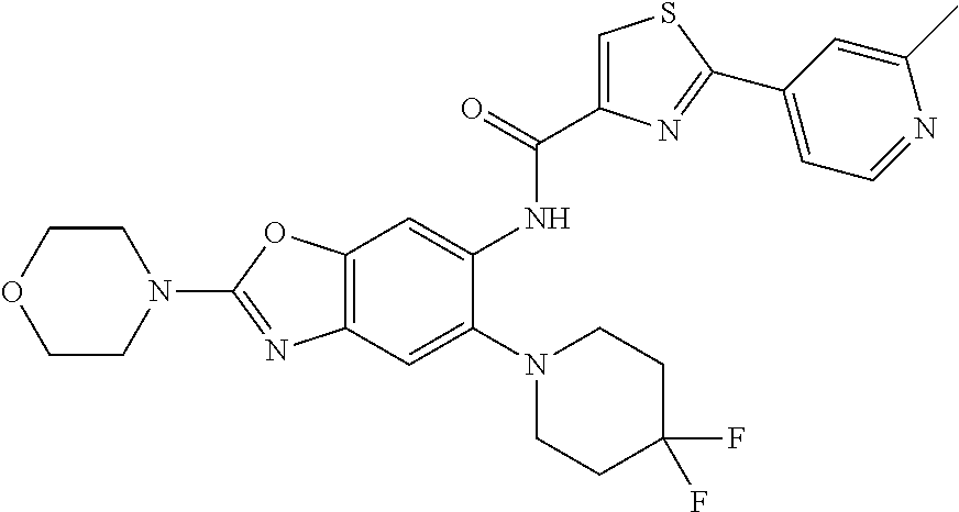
C12=C(OC(N3CCOCC3)=N1)C=C(NC(=O)C1=CSC(C3=CC=NC(C)=C3)=N1)C(N1CCC(F)(F)CC1)=C2
